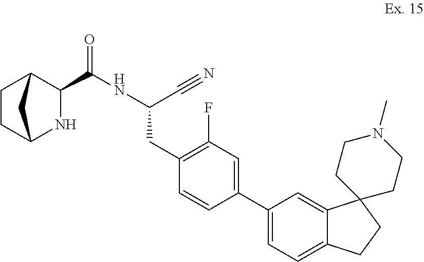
C1(C(NC(C#N)CC2=C(F)C=C(C3=CC=C4C(=C3)C3(CC4)CCN(C)CC3)C=C2)=O)C2CCC(N1)C2
